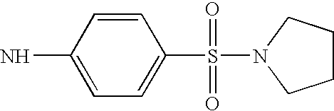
C1=CC(N)=CC=C1S(N1CCCC1)(=O)=O
